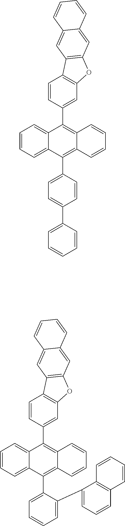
C1=CC=C2C(=C1)C(C1=CC3=C(C=C1)C1=C(O3)C=C3C(=C1)C=CC=C3)=C1C(=C2C2=CC=C(C3=CC=CC=C3)C=C2)C=CC=C1.C1=CC=C2C(=C1)C(C1=CC3=C(C=C1)C1=C(O3)C=C3C(=C1)C=CC=C3)=C1C(=C2C2=CC=CC=C2C2=CC=CC3=C2C=CC=C3)C=CC=C1
